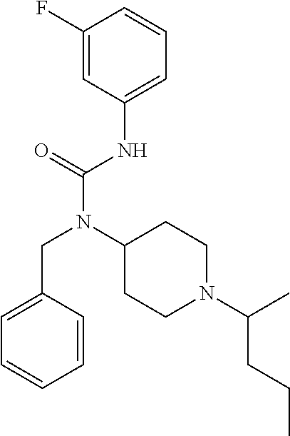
C1=C(CN(C(NC2=CC=CC(F)=C2)=O)C2CCN(C(CCC)C)CC2)C=CC=C1
